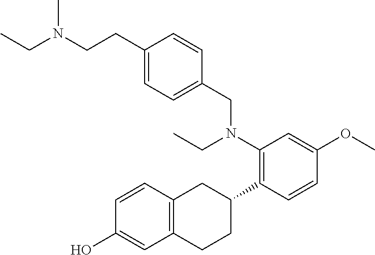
OC1=CC2=C(C=C1)CC(C1=C(N(CC)CC3=CC=C(CCN(CC)C)C=C3)C=C(OC)C=C1)CC2
